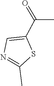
C1=C(C(=O)C)SC(C)=N1
